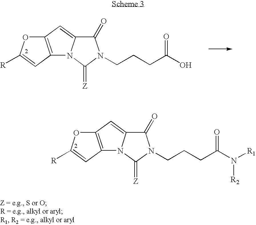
C12=C(C=C([R])O1)N1C(=C2)C(=O)N(CCCC(N([R1])[R2])=O)C1=[Z].C12=C(C=C([R])O1)N1C(=C2)C(=O)N(CCCC(O)=O)C1=[Z]
